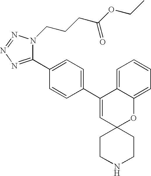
C1(C2=CC=C(C3=CC4(OC5=CC=CC=C35)CCNCC4)C=C2)=NN=NN1CCCC(=O)OCC
